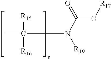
CC([R15])([R16])N(C(=O)O[R17])[R19]
